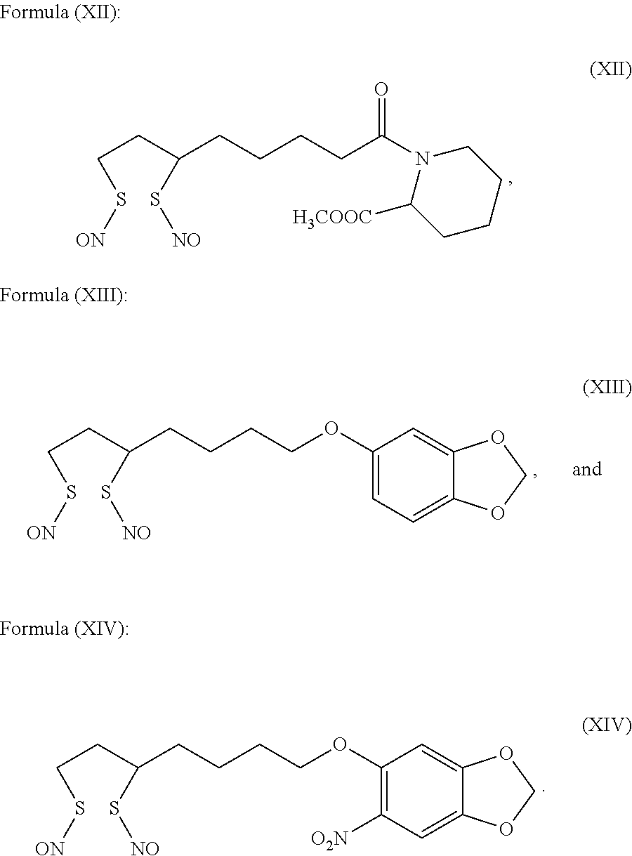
C(CC(CCCCC(=O)N1C([H3COOC])CCCC1)S[NO])S[ON].C(CC(CCCCOC1=CC=C2C(=C1)OCO2)S[NO])S[ON].C(CC(CCCCOC1=C([O2N])C=C2C(=C1)OCO2)S[NO])S[ON]
